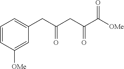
C1=CC([OMe])=CC(CC(CC(C([OMe])=O)=O)=O)=C1
